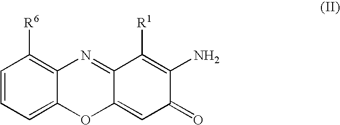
C1=CC=C2C(=C1[R6])N=C1C(=CC(=O)C(N)=C1[R1])O2
